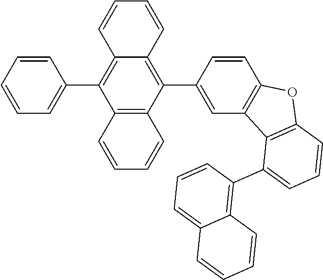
C1=CC=CC=C1C1=C2C(=C(C3=CC4=C(C=C3)OC3=C4C(C4=C5C(=CC=C4)C=CC=C5)=CC=C3)C3=C1C=CC=C3)C=CC=C2
